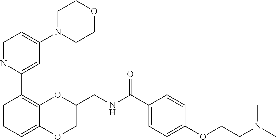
C1=CC=C2C(=C1C1=CC(N3CCOCC3)=CC=N1)OC(CNC(C1=CC=C(OCCN(C)C)C=C1)=O)CO2
